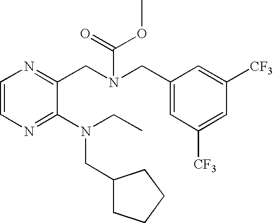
C1(CN(CC2=CC([CF3])=CC([CF3])=C2)C(=O)OC)=NC=CN=C1N(CC)CC1CCCC1
